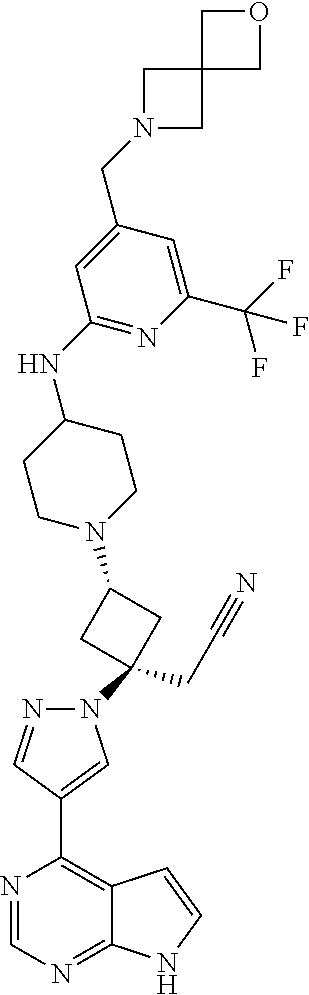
N1=CN=C2C(=C1C1=CN(C3(CC#N)CC(N4CCC(NC5=NC(C(F)(F)F)=CC(CN6CC7(C6)COC7)=C5)CC4)C3)N=C1)C=CN2
